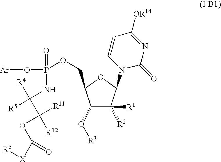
C1(O[R3])C([R1])([R2])C(N2C(=O)N=C([OR14])C=C2)OC1COP(O[Ar])(=O)NC([R4])(C([R11])(OC([X][R6])=O)[R12])[R5]
